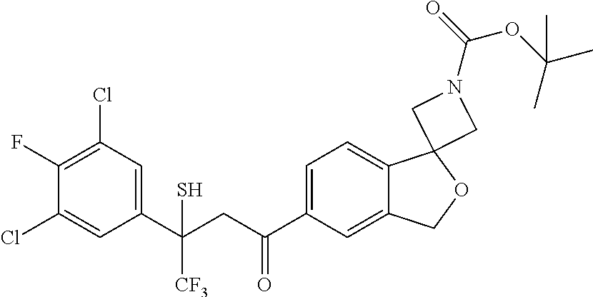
C1=C(C(CC(C2=CC(Cl)=C(F)C(Cl)=C2)(S)[CF3])=O)C=C2C(=C1)C1(OC2)CN(C(=O)OC(C)(C)C)C1
